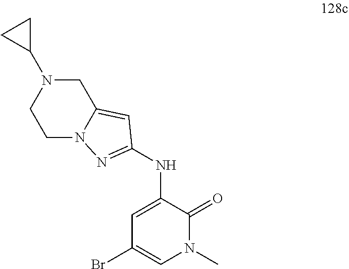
C1(NC2=NN3C(=C2)CN(C2CC2)CC3)=CC(Br)=CN(C)C1=O
